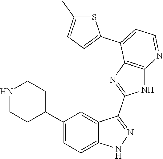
C1(C2=CC=C3C(=C2)C(C2=NC4=C(N2)N=CC=C4C2=CC=C(C)S2)=NN3)CCNCC1
